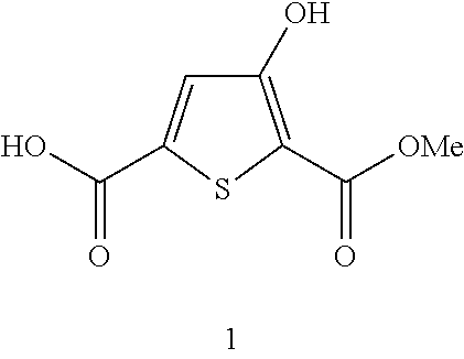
C1(C(O)=O)=CC(O)=C(C([OMe])=O)S1
